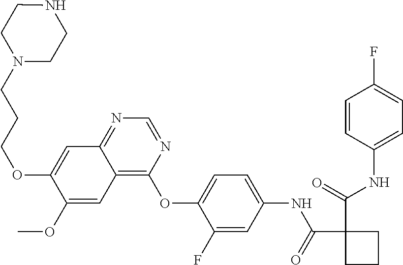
C(=O)(NC1=CC=C(OC2=C3C(=NC=N2)C=C(OCCCN2CCNCC2)C(OC)=C3)C(F)=C1)C1(C(=O)NC2=CC=C(F)C=C2)CCC1
